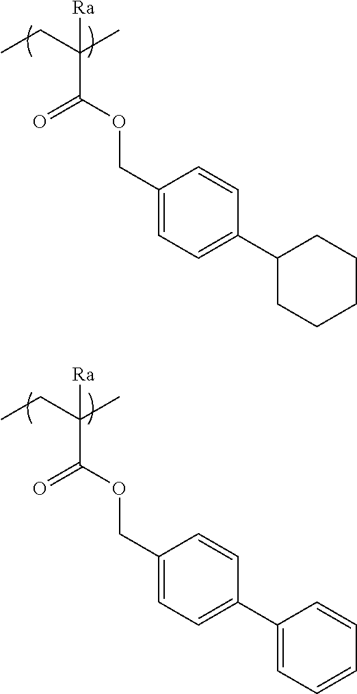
C(C(CC)(C)[Ra])(OCC1=CC=C(C2CCCCC2)C=C1)=O.C(C(CC)(C)[Ra])(OCC1=CC=C(C2=CC=CC=C2)C=C1)=O
